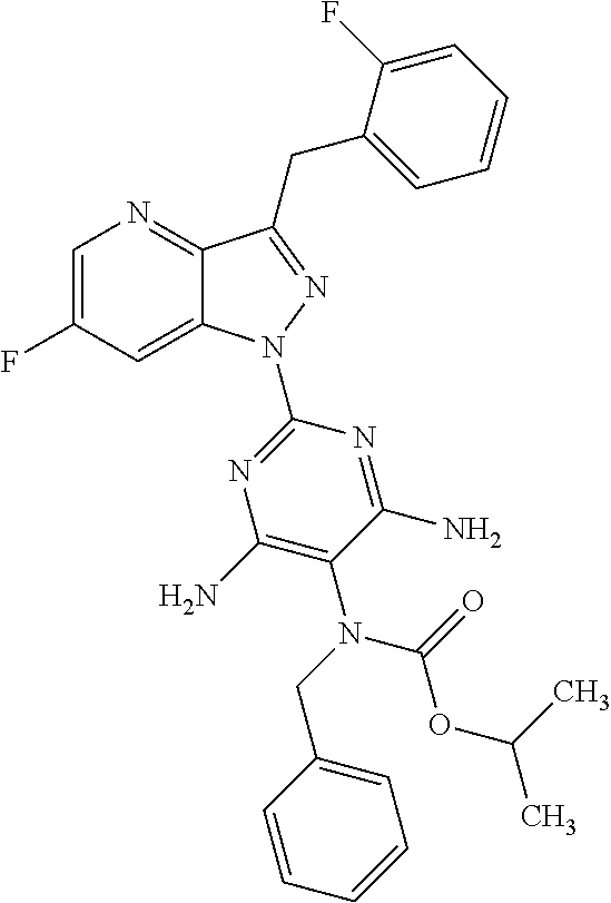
C1=C(F)C=C2C(=N1)C(CC1=CC=CC=C1F)=NN2C1=NC(N)=C(N(C(OC(C)C)=O)CC2=CC=CC=C2)C(N)=N1
